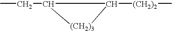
CCC1[(CH2)3]C1[(CH2)2]C
